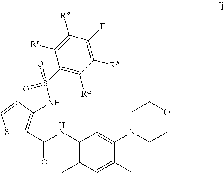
S1C(C(NC2=C(C)C=C(C)C(N3CCOCC3)=C2C)=O)=C(NS(=O)(=O)C2=C([Ra])C([Rb])=C(F)C([Rd])=C2[Re])C=C1
